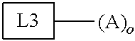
C[(A)o]
